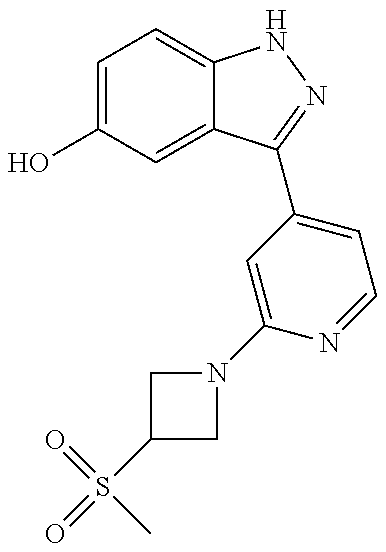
C1(O)=CC=C2C(=C1)C(C1=CC=NC(N3CC(S(=O)(=O)C)C3)=C1)=NN2
